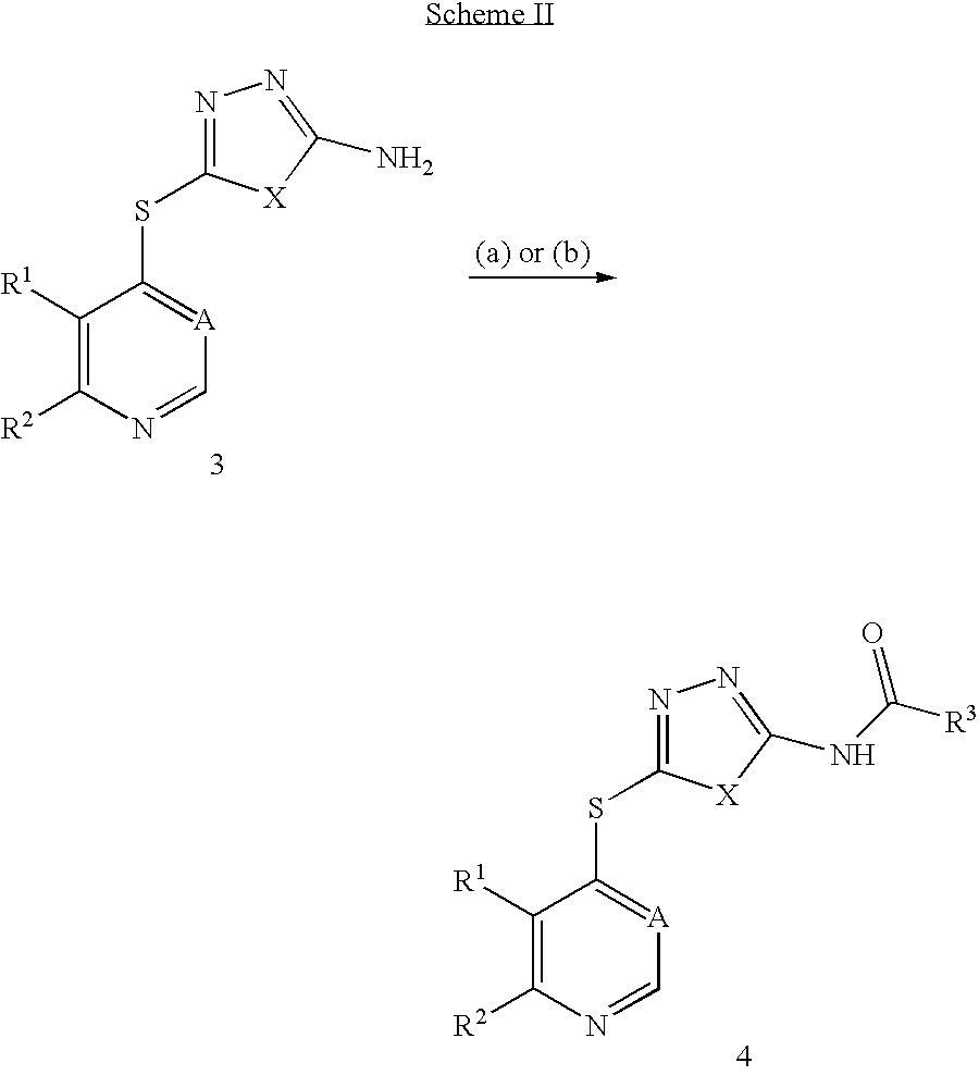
C1([R1])=C([R2])N=C[A]=C1SC1=NN=C(N)[X]1.C1([R1])=C([R2])N=C[A]=C1SC1=NN=C(NC([R3])=O)[X]1
